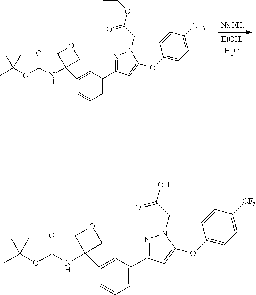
C1(C2(NC(OC(C)(C)C)=O)COC2)=CC(C2=NN(CC(=O)O)C(OC3=CC=C([CF3])C=C3)=C2)=CC=C1.C1(C2(NC(OC(C)(C)C)=O)COC2)=CC(C2=NN(CC(=O)OCC)C(OC3=CC=C([CF3])C=C3)=C2)=CC=C1
